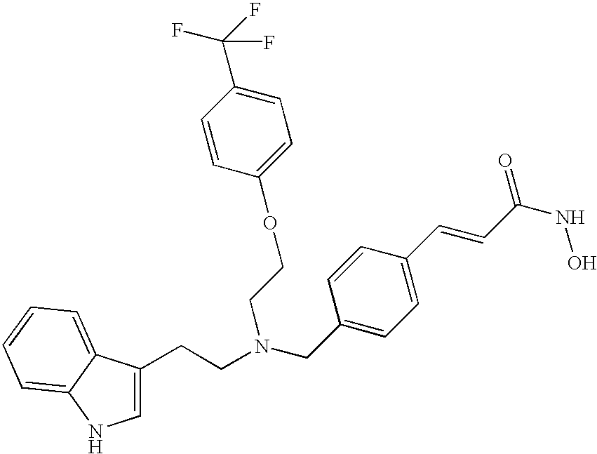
C1=C(CCN(CC2=CC=C(C=CC(NO)=O)C=C2)CCOC2=CC=C(C(F)(F)F)C=C2)C2=CC=CC=C2N1
